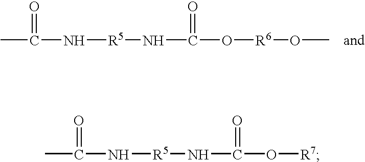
CC(N[R5]NC(=O)O[R6]OC)=O.CC(N[R5]NC(=O)O[R7])=O
